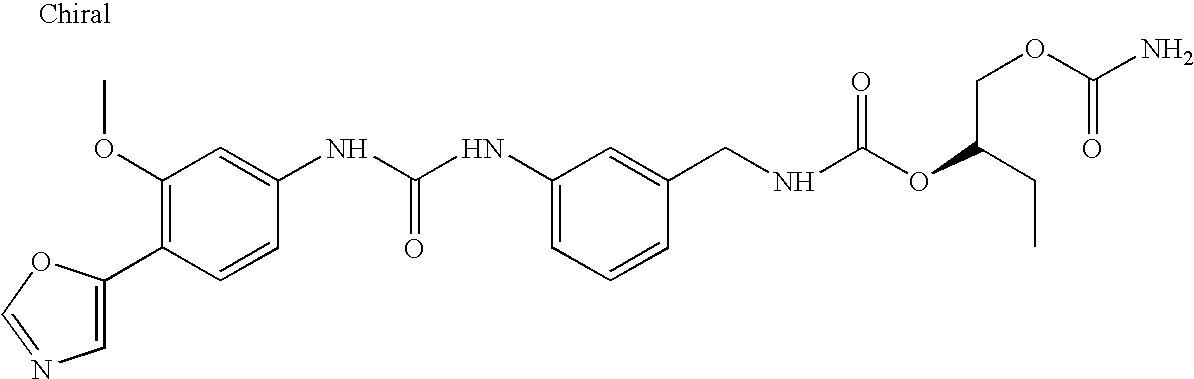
C1(C2=C(OC)C=C(NC(NC3=CC=CC(CNC(OC(CC)COC(N)=O)=O)=C3)=O)C=C2)=CN=CO1
